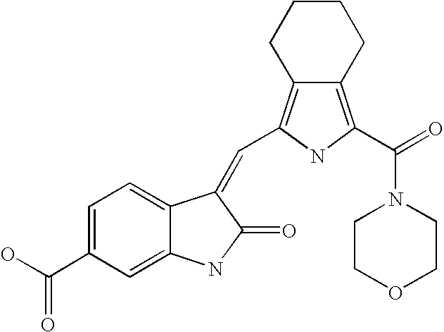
C1=C(C(O)=O)C=C2C(=C1)C(=CC1=C3CCCCC3=C(C(=O)N3CCOCC3)N1)C(=O)N2
